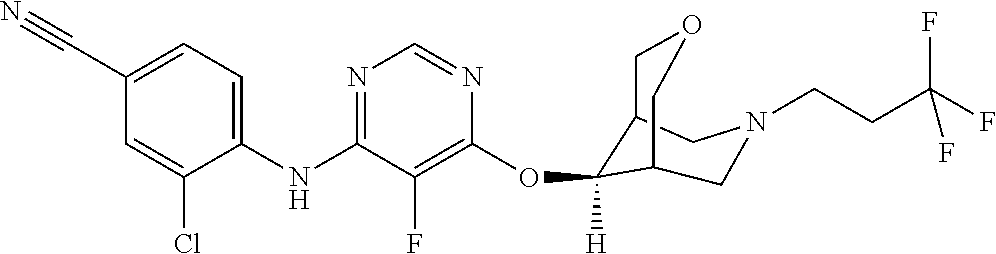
C1(NC2=NC=NC(OC3([H])C4COCC3CN(CCC(F)(F)F)C4)=C2F)=CC=C(C#N)C=C1Cl
